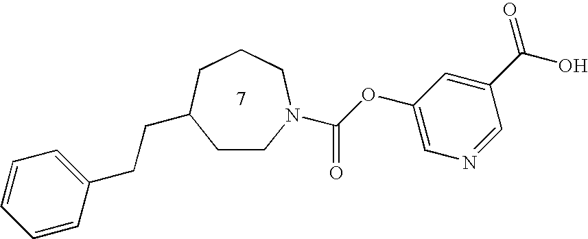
C1CN(C(OC2=CN=CC(C(O)=O)=C2)=O)CCCC1CCC1=CC=CC=C1
